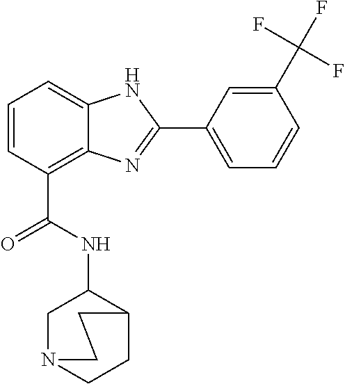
C1=CC(C(=O)NC2CN3CCC2CC3)=C2C(=C1)NC(C1=CC=CC(C(F)(F)F)=C1)=N2
